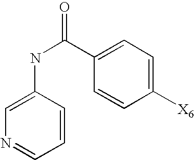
C1=CC(NC(C2=CC=C([X6])C=C2)=O)=CN=C1
